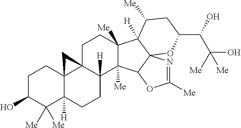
C1C(O)C([Me])([Me])C2([H])C3(C1)C1(C([H])(CC2)C2([Me])C([Me])(CC1)C1([H])C([Me])CC(C(O)C([Me])(O)[Me])OC14N=C([Me])OC24)C3
